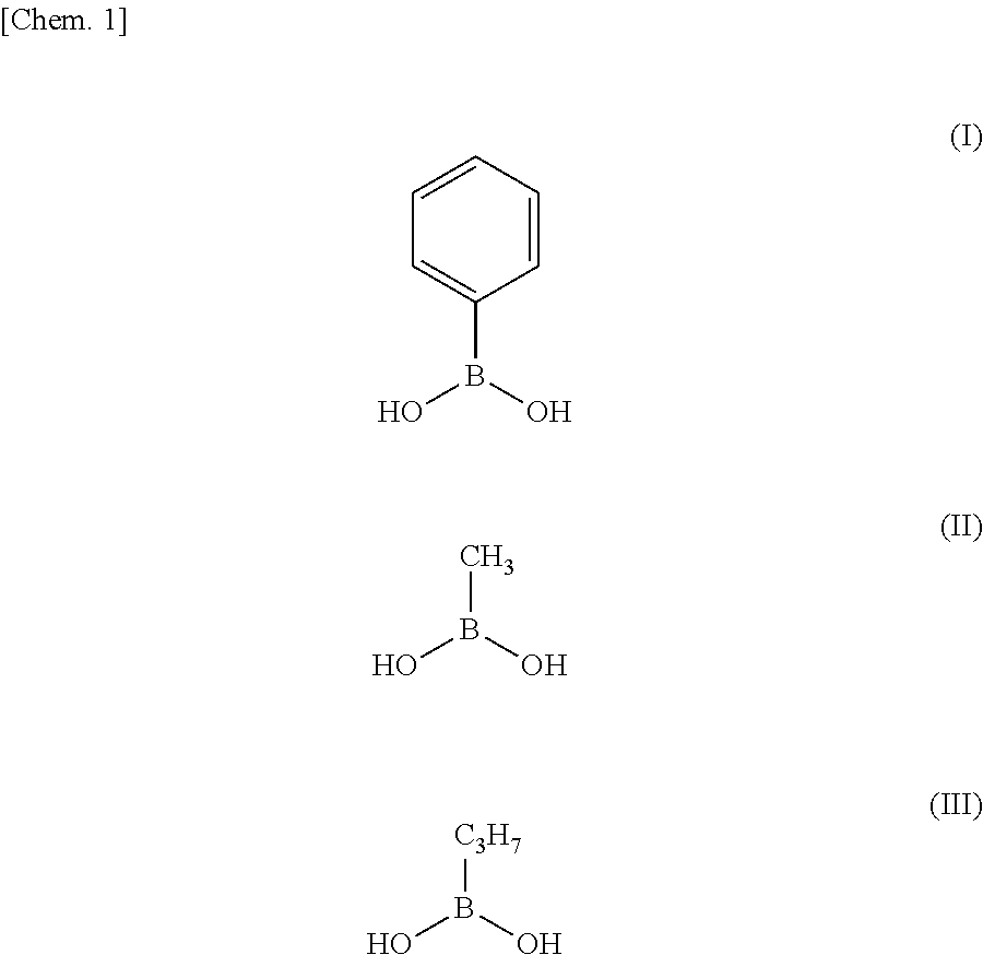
C1=CC=CC=C1B(O)O.CB(O)O.[C3H7]B(O)O
